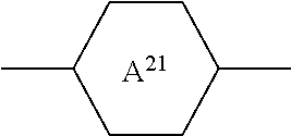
C1CC(C)CCC1C.[A21]
